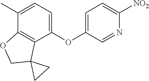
C1(OC2=CC=C([NO2])N=C2)=CC=C(C)C2=C1C1(CO2)CC1
